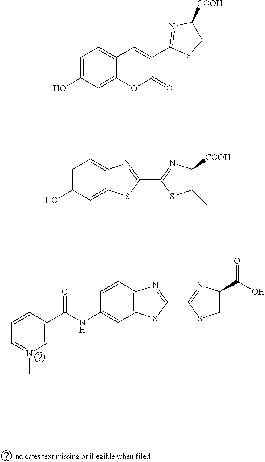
C1=CC2=C(C=C1NC(C1=CN(C)=CC=C1)=O)SC(C1=NC(C(O)=O)CS1)=N2.C1=C(O)C=C2C(=C1)N=C(C1=NC([COOH])C(C)(C)S1)S2.C1=C(O)C=C2C(=C1)C=C(C1=NC([COOH])CS1)C(=O)O2
